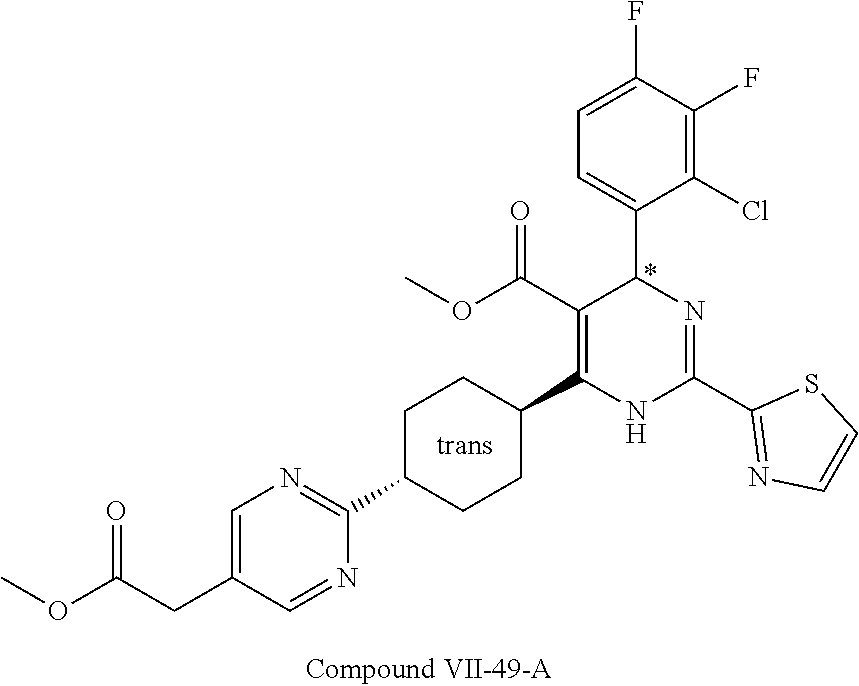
C1(F)=C(Cl)C(C2N=C(C3=NC=CS3)NC(C3CCC(C4=NC=C(CC(OC)=O)C=N4)CC3)=C2C(OC)=O)=CC=C1F
